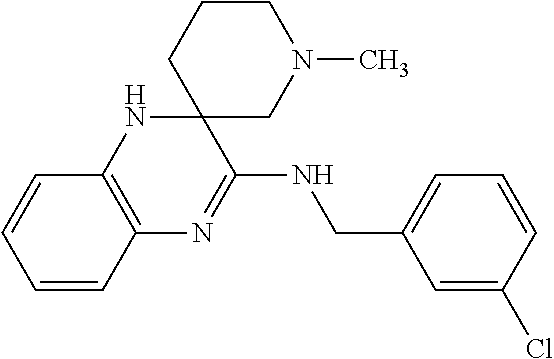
C1=CC2=C(C=C1)NC1(C(NCC3=CC=CC(Cl)=C3)=N2)CN(C)CCC1
